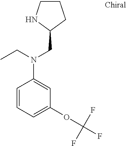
C1CNC(CN(C2=CC(OC(F)(F)F)=CC=C2)CC)C1
